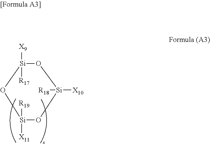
O1[Si]([X9])([R17])O[Si]([R19])([X11])O[Si]1([X10])[R18]
